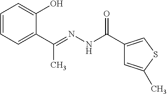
C1=CC=C(C(=NNC(C2=CSC(C)=C2)=O)C)C(O)=C1
